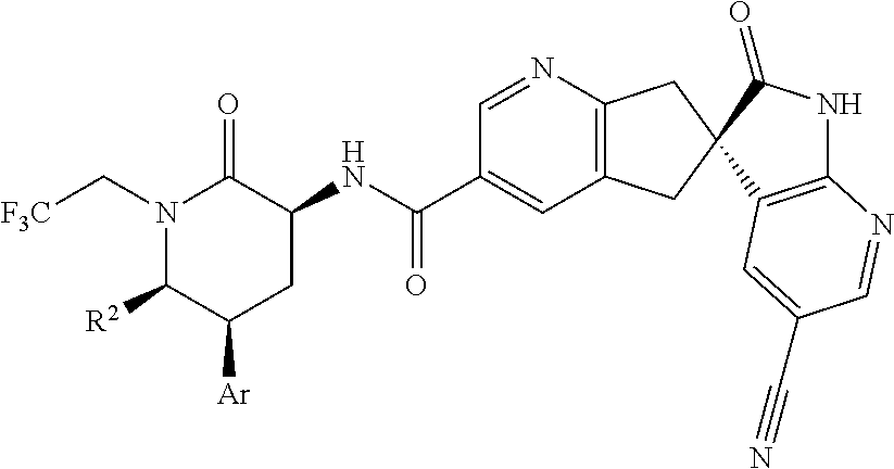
C12=C(C3(C(=O)N1)CC1=C(C3)C=C(C(NC3C(=O)N(C[F3C])C([R2])C([Ar])C3)=O)C=N1)C=C(C#N)C=N2
